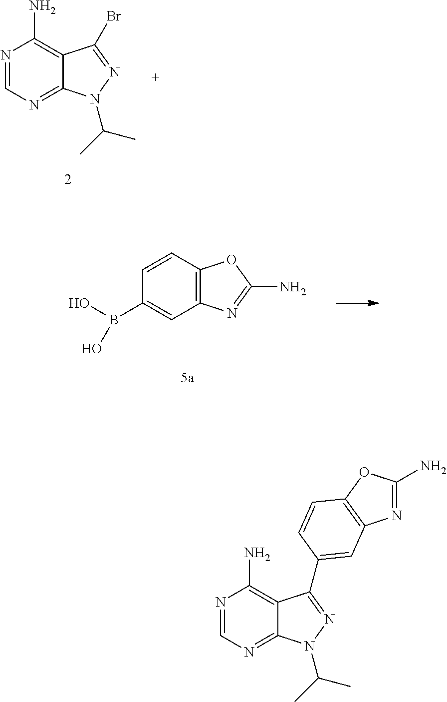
N1=CN=C2C(=C1N)C(Br)=NN2C(C)C.C12=C(C=CC(B(O)O)=C1)OC(N)=N2.N1=CN=C2C(=C1N)C(C1=CC3=C(OC(N)=N3)C=C1)=NN2C(C)C
